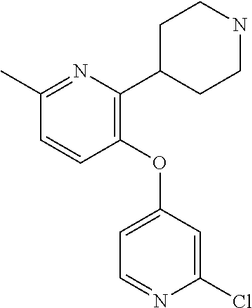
C1(C)=NC(C2CCNCC2)=C(OC2=CC=NC(Cl)=C2)C=C1
